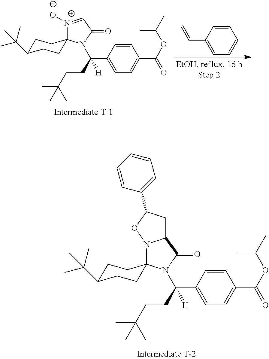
[N+]1([O-])=CC(=O)N(C(C2=CC=C(C(OC(C)C)=O)C=C2)([H])CCC(C)(C)C)C12CCC(C(C)(C)C)CC2.C1=CC(C=C)=CC=C1.N12C(C(=O)N(C(C3=CC=C(C(OC(C)C)=O)C=C3)([H])CCC(C)(C)C)C13CCC(C(C)(C)C)CC3)CC(C1=CC=CC=C1)O2
